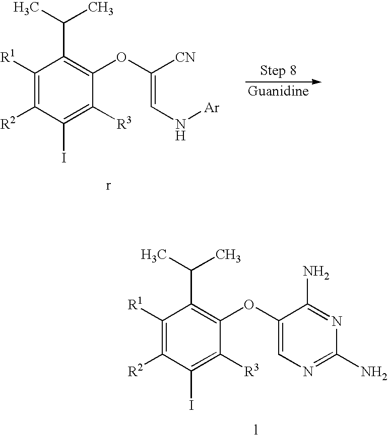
C1([R1])=C([R2])C(I)=C([R3])C(OC2=CN=C(N)N=C2N)=C1C(C)C.[Guanidine].C1([R1])=C([R2])C(I)=C([R3])C(OC(=CN[Ar])[CN])=C1C(C)C
